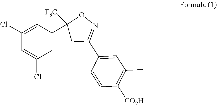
C1=C(Cl)C=C(C2([F3C])CC(C3=CC(C)=C([CO2H])C=C3)=NO2)C=C1Cl
